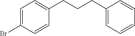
C1=C(Br)C=CC(CCCC2=CC=CC=C2)=C1
